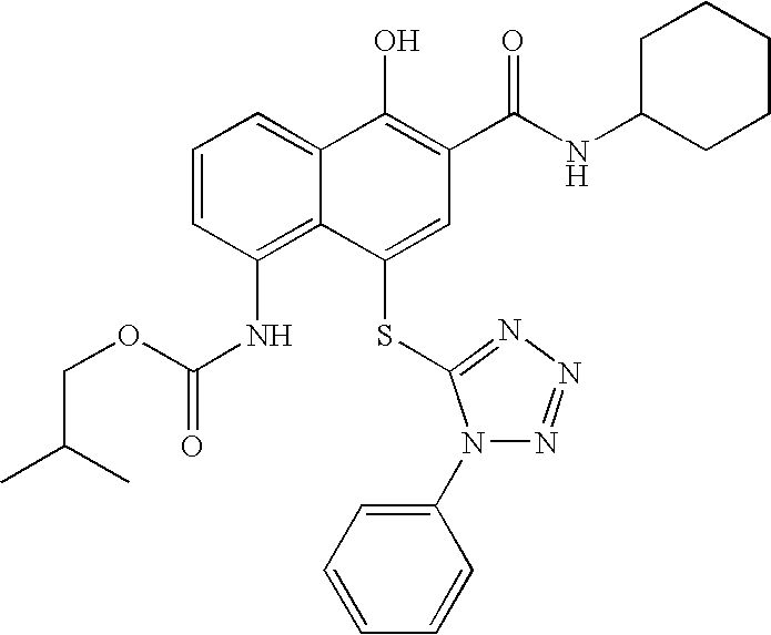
C1=CC(NC(=O)OCC(C)C)=C2C(=C1)C(O)=C(C(NC1CCCCC1)=O)C=C2SC1=NN=NN1C1=CC=CC=C1
